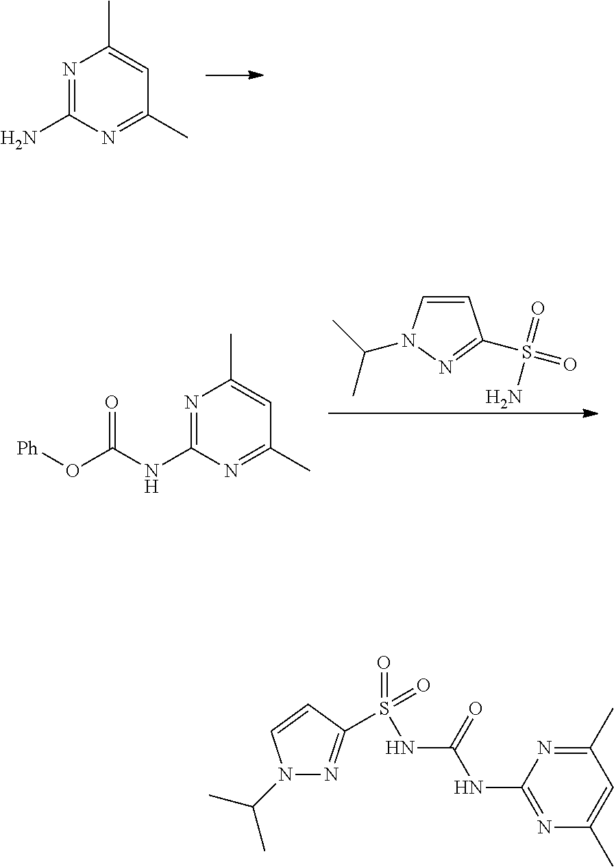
C1=C(C)N=C(N)N=C1C.C1=CN(C(C)C)N=C1S(=O)(=O)N.C1=C(C)N=C(NC(=O)O[Ph])N=C1C.N1(C(C)C)N=C(S(=O)(=O)NC(NC2=NC(C)=CC(C)=N2)=O)C=C1
